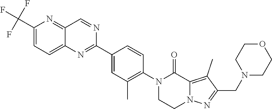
C1(C(F)(F)F)=CC=C2C(=N1)C=NC(C1=CC(C)=C(N3CCN4C(=C(C)C(CN5CCOCC5)=N4)C3=O)C=C1)=N2
